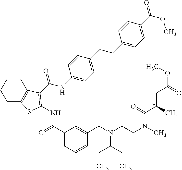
C(NC1=CC=C(CCC2=CC=C(C(=O)OC)C=C2)C=C1)(=O)C1=C(NC(=O)C2=CC=CC(CN(CCN(C)C(=O)C(CC(=O)OC)C)C(CC)CC)=C2)SC2=C1CCCC2
